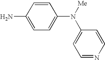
C1=CC(N)=CC=C1N([Me])C1=CC=NC=C1
